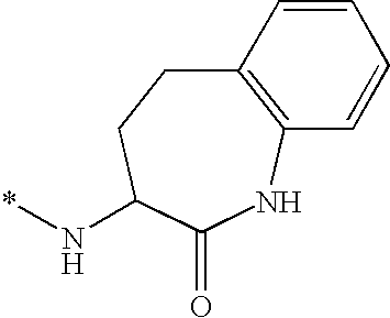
C1=CC2=C(C=C1)NC(=O)C(N*)CC2
